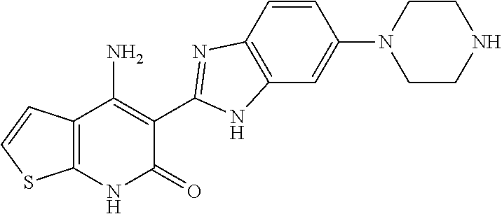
C12=C(NC(=O)C(C3=NC4=C(C=C(N5CCNCC5)C=C4)N3)=C1N)SC=C2
